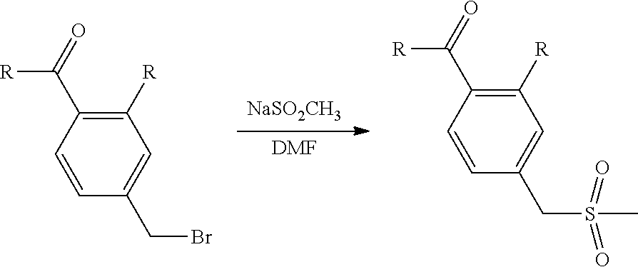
[NaSO2CH3].[DMF].C1(CBr)=CC([R])=C(C([R])=O)C=C1.C1(CS(=O)(=O)C)=CC([R])=C(C([R])=O)C=C1
